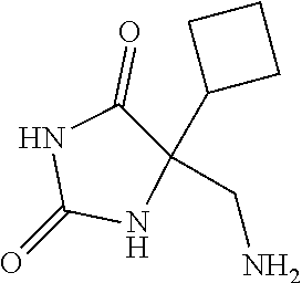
C1(=O)NC(C2CCC2)(CN)C(=O)N1
